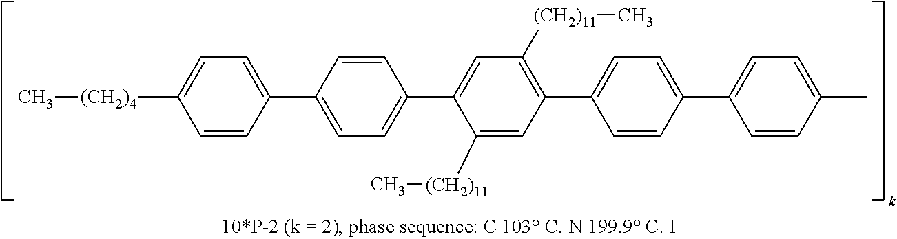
C1=CC(C2=CC=C(C3=CC([(CH2)11]C)=C(C4=CC=C(C5=CC=C(C)C=C5)C=C4)C=C3[(CH2)11]C)C=C2)=CC=C1[(CH2)4]C
